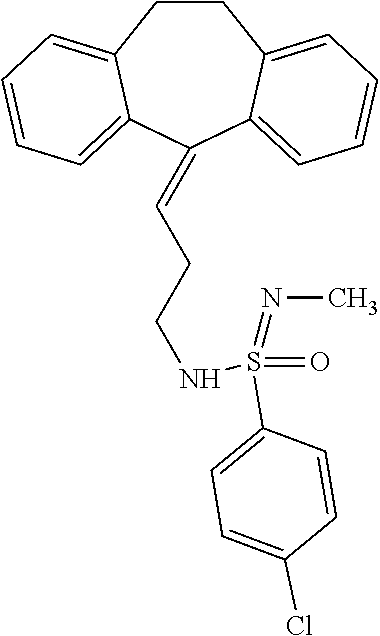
C1CC2=CC=CC=C2C(=CCCNS(=O)(=NC)C2=CC=C(Cl)C=C2)C2=CC=CC=C12
